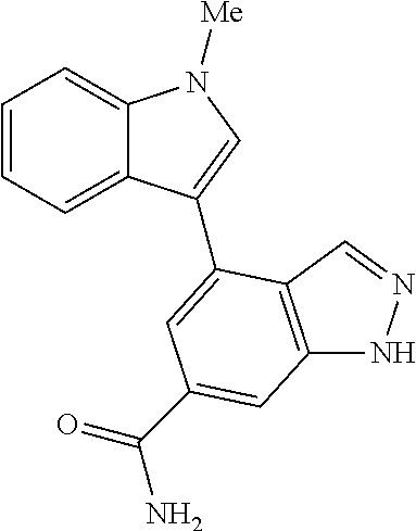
C1=CC=C2C(=C1)C(C1=CC(C(=O)N)=CC3=C1C=NN3)=CN2[Me]
